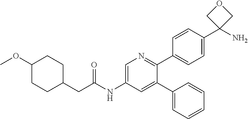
C1=C(NC(=O)CC2CCC(OC)CC2)C=C(C2=CC=CC=C2)C(C2=CC=C(C3(N)COC3)C=C2)=N1
